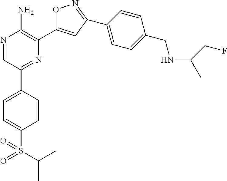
N1=CC(C2=CC=C(S(C(C)C)(=O)=O)C=C2)=NC(C2=CC(C3=CC=C(CNC(CF)C)C=C3)=NO2)=C1N
